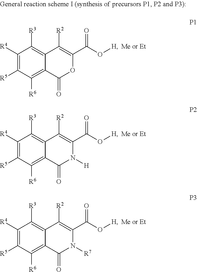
C1([R4])=C([R5])C([R6])=C2C(=C1[R3])C([R2])=C(C(=O)O[H])OC2=O.[Me or Et].C1([R4])=C([R5])C([R6])=C2C(=C1[R3])C([R2])=C(C(=O)O[H])N([H])C2=O.[Me or Et].C1([R4])=C([R5])C([R6])=C2C(=C1[R3])C([R2])=C(C(=O)O[H])N([R7])C2=O.[Me or Et]
